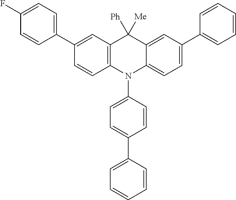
C1(C2=CC=C(F)C=C2)=CC2=C(C=C1)N(C1=CC=C(C3=CC=CC=C3)C=C1)C1=CC=C(C3=CC=CC=C3)C=C1C2([Ph])[Me]
